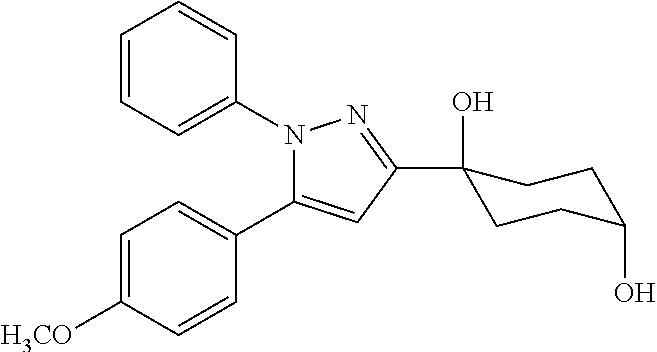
C1=CC=C(N2C(C3=CC=C([H3CO])C=C3)=CC(C3(O)CCC(O)CC3)=N2)C=C1
